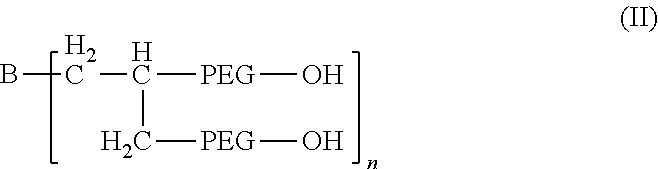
BCC(C[PEG]O)[PEG]O
